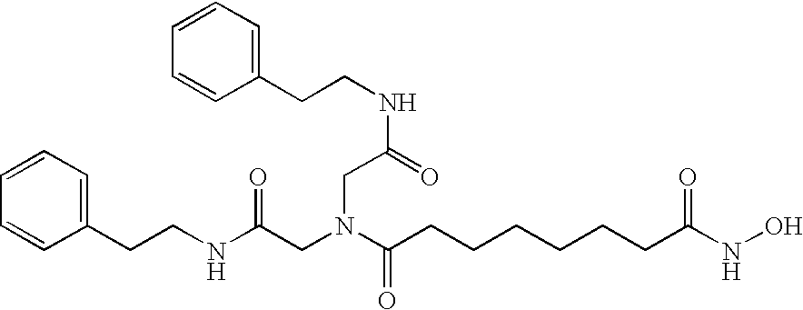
N(C(=O)CN(CC(NCCC1=CC=CC=C1)=O)C(=O)CCCCCCC(NO)=O)CCC1=CC=CC=C1
